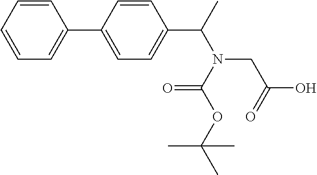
C1=CC=CC=C1C1=CC=C(C(C)N(CC(O)=O)C(OC(C)(C)C)=O)C=C1
